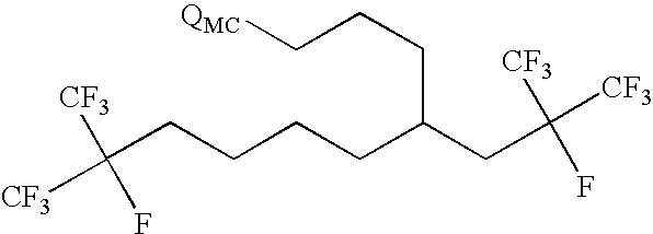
C([CF3])([CF3])(F)CCCCC(CC([CF3])([CF3])F)CCC[QMC]
